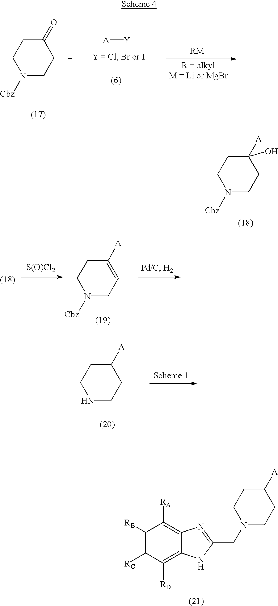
C1([RB])=C([RC])C([RD])=C2C(=C1[RA])N=C(CN1CCC([A])CC1)N2.C1N([Cbz])CCC(=O)C1.[A][Y].[RM].C1N([Cbz])CCC([A])(O)C1.[S(O)Cl2].C1N([Cbz])CC=C([A])C1.C1NCCC([A])C1
